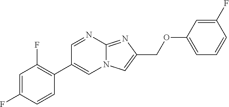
C1=C(F)C=CC(C2=CN3C(=NC(COC4=CC=CC(F)=C4)=C3)N=C2)=C1F
